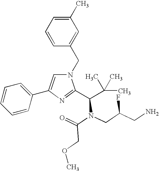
N1(CC2=CC(C)=CC=C2)C=C(C2=CC=CC=C2)N=C1C(C(C)(C)C)N(C(=O)COC)CC(CN)F
